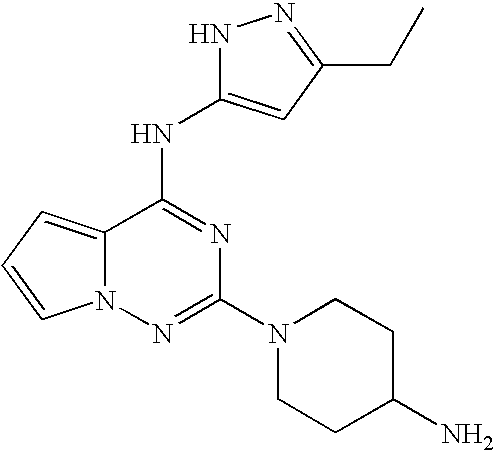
C12=CC=CN1N=C(N1CCC(N)CC1)N=C2NC1=CC(CC)=NN1
